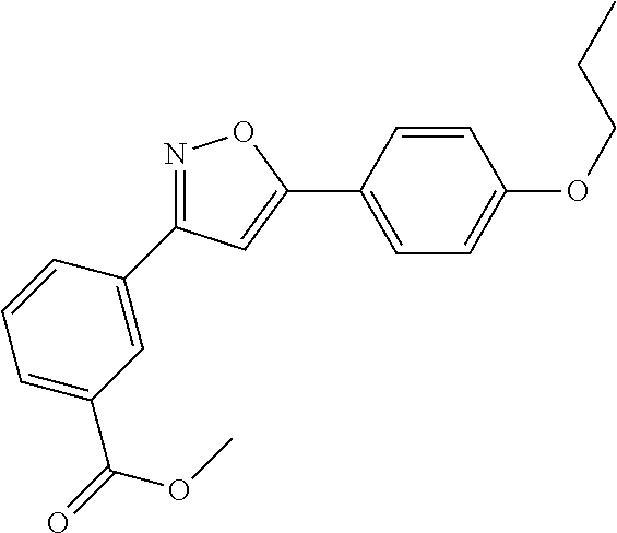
C1=C(C(=O)OC)C=C(C2=NOC(C3=CC=C(OCCC)C=C3)=C2)C=C1
